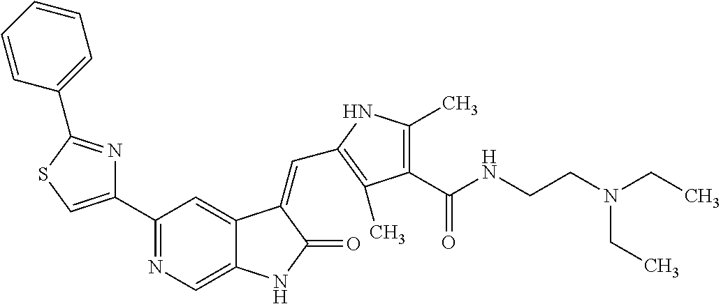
C1(C2=CSC(C3=CC=CC=C3)=N2)=NC=C2C(=C1)C(=CC1=C(C)C(C(NCCN(CC)CC)=O)=C(C)N1)C(=O)N2
